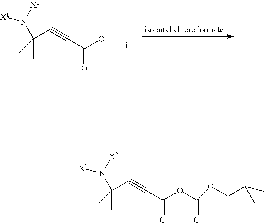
CC(C#CC(OC(OCC(C)C)=O)=O)(N([X2])[X1])C.CC(C#CC([O-])=O)(N([X2])[X1])C.[Li]
